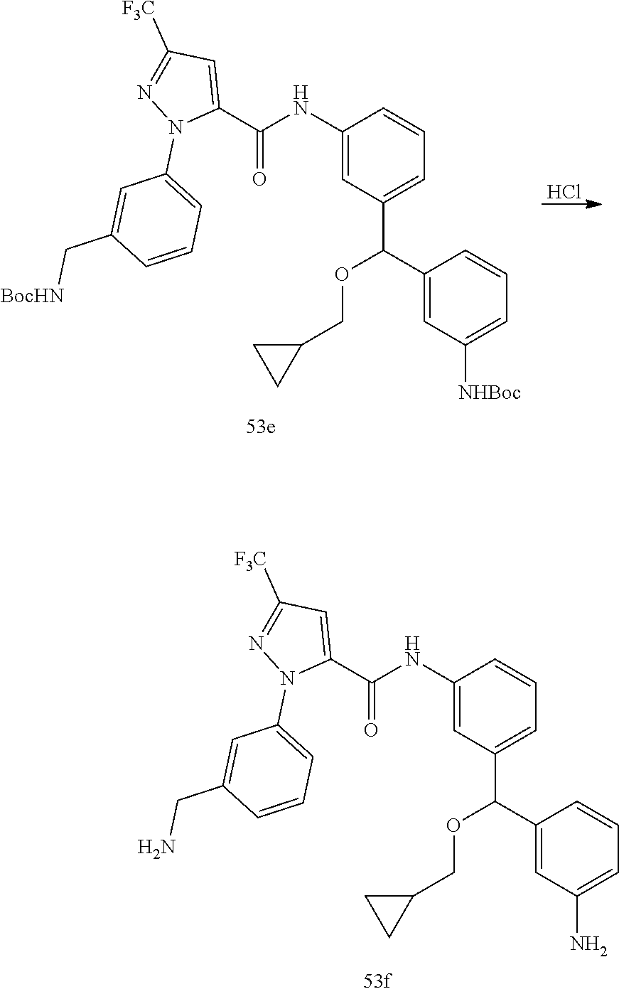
Cl.C1=CC(NC(C2=CC([F3C])=NN2C2=CC=CC(C[BocHN])=C2)=O)=CC(C(OCC2CC2)C2=CC([NHBoc])=CC=C2)=C1.C1=CC(NC(C2=CC([F3C])=NN2C2=CC=CC(CN)=C2)=O)=CC(C(OCC2CC2)C2=CC(N)=CC=C2)=C1
